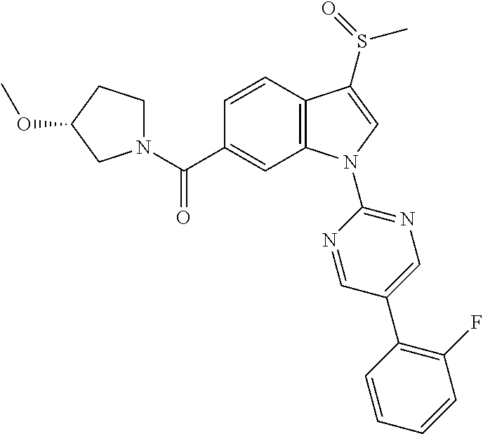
C(C1=CC2=C(C=C1)C(S(=O)C)=CN2C1=NC=C(C2=C(F)C=CC=C2)C=N1)(=O)N1CCC(OC)C1
